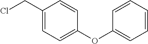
C1(CCl)=CC=C(OC2=CC=CC=C2)C=C1
